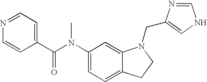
C1(N(C(C2=CC=NC=C2)=O)C)=CC=C2C(=C1)N(CC1=CNC=N1)CC2
